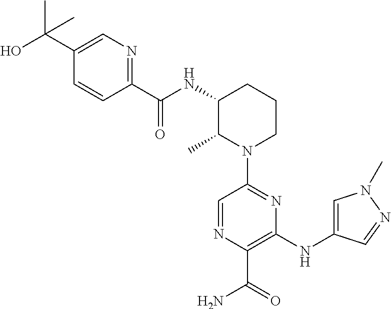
C1=NC(C(=O)N)=C(NC2=CN(C)N=C2)N=C1N1CCCC(NC(C2=NC=C(C(O)(C)C)C=C2)=O)C1C
